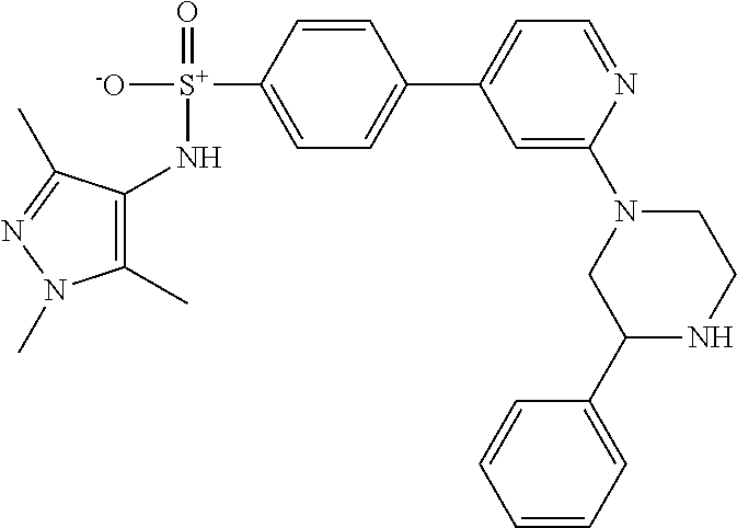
C1(N[S+]([-O])(=O)C2=CC=C(C3=CC=NC(N4CC(C5=CC=CC=C5)NCC4)=C3)C=C2)=C(C)N(C)N=C1C
